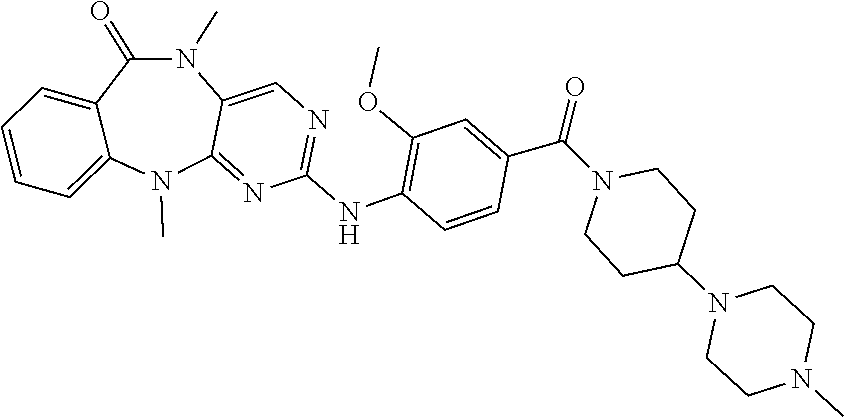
C1CC(N2CCN(C)CC2)CCN1C(C1=CC(OC)=C(NC2=NC=C3N(C)C(=O)C4=CC=CC=C4N(C)C3=N2)C=C1)=O
